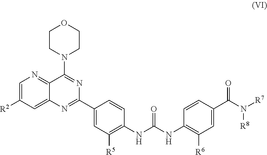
C1=C([R2])C=C2C(=N1)C(N1CCOCC1)=NC(C1=CC([R5])=C(NC(NC3=C([R6])C=C(C(=O)N([R8])[R7])C=C3)=O)C=C1)=N2
